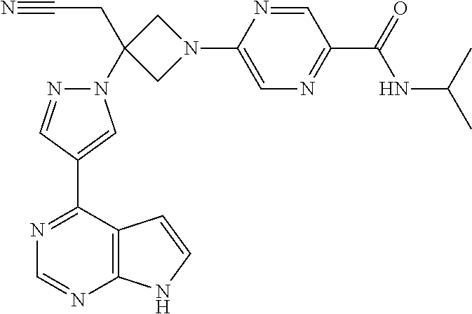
N1=C(C2=CN(C3(CC#N)CN(C4=CN=C(C(NC(C)C)=O)C=N4)C3)N=C2)C2=C(N=C1)NC=C2
